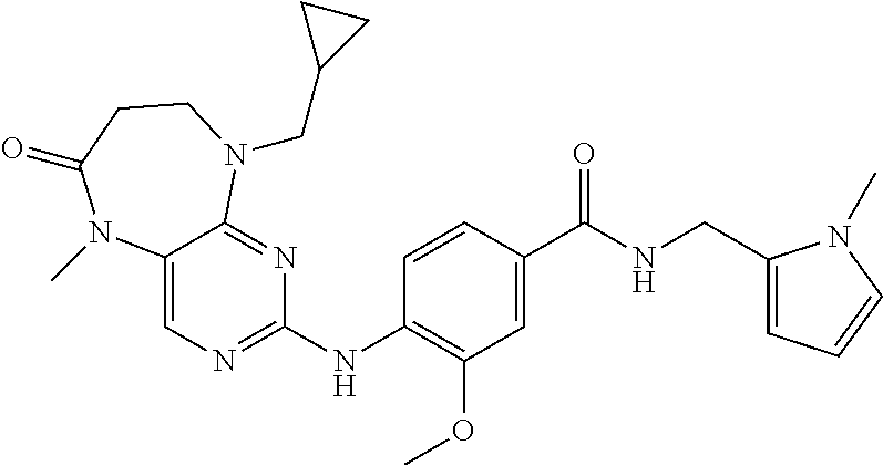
C12=CN=C(NC3=C(OC)C=C(C(NCC4=CC=CN4C)=O)C=C3)N=C1N(CC1CC1)CCC(=O)N2C
